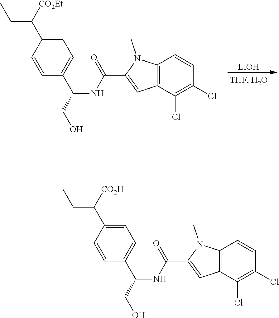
[LiOH].C1=C(C(CC)[CO2Et])C=CC(C(CO)NC(C2=CC3=C(N2C)C=CC(Cl)=C3Cl)=O)=C1.C1=C(C(CC)[CO2H])C=CC(C(CO)NC(C2=CC3=C(N2C)C=CC(Cl)=C3Cl)=O)=C1
